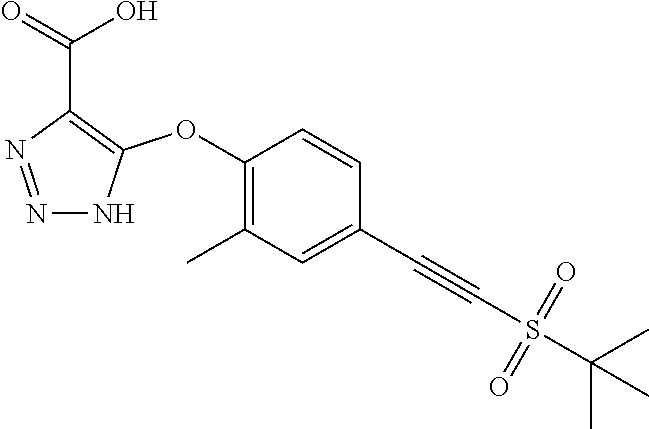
C1(OC2=C(C(=O)O)N=NN2)=C(C)C=C(C#CS(C(C)(C)C)(=O)=O)C=C1
